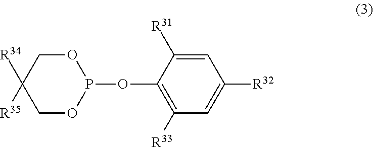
C1=C([R31])C(OP2OCC([R34])([R35])CO2)=C([R33])C=C1[R32]
